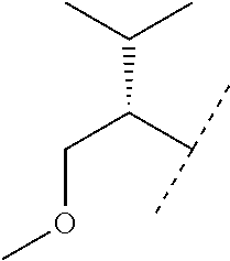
C(C)(C)C(C(C)C)COC
